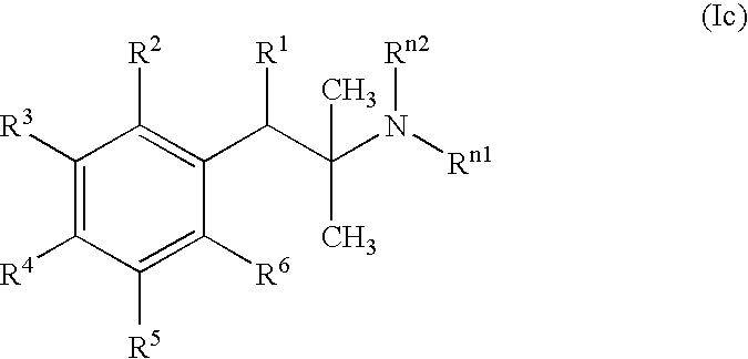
C1([R3])=C([R4])C([R5])=C([R6])C(C(C(C)(N([Rn1])[Rn2])C)[R1])=C1[R2]
